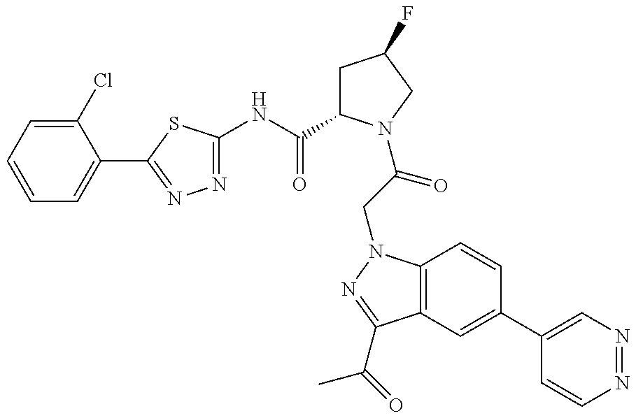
N1=C(NC(=O)C2CC(F)CN2C(=O)CN2C3=C(C(C(C)=O)=N2)C=C(C2=CN=NC=C2)C=C3)SC(C2=CC=CC=C2Cl)=N1
